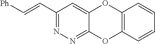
C(=CC1=NN=C2C(=C1)OC1=C(O2)C=CC=C1)[Ph]
